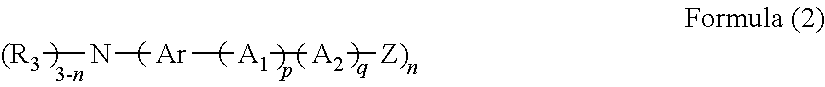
[(R3]N[Ar][A1][A2][Z)]
